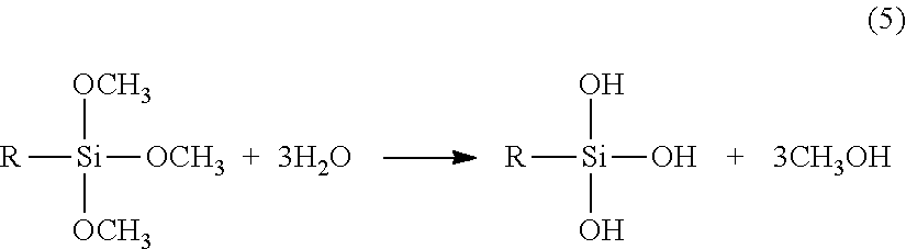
[R][Si]([OCH3])([OCH3])[OCH3].[R][Si](O)(O)O
